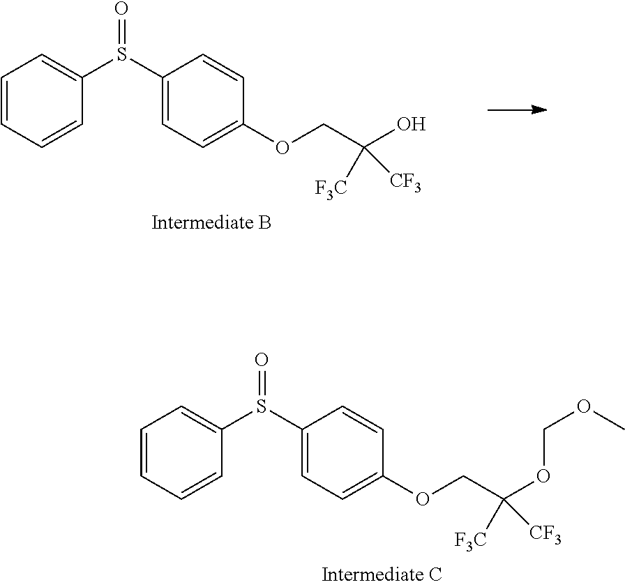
C1=CC=CC(S(C2=CC=C(OCC(O)([F3C])[CF3])C=C2)=O)=C1.C1=CC=CC(S(C2=CC=C(OCC(OCOC)([F3C])[CF3])C=C2)=O)=C1
